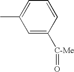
C1=C([C-Me]=O)C=CC=C1C
